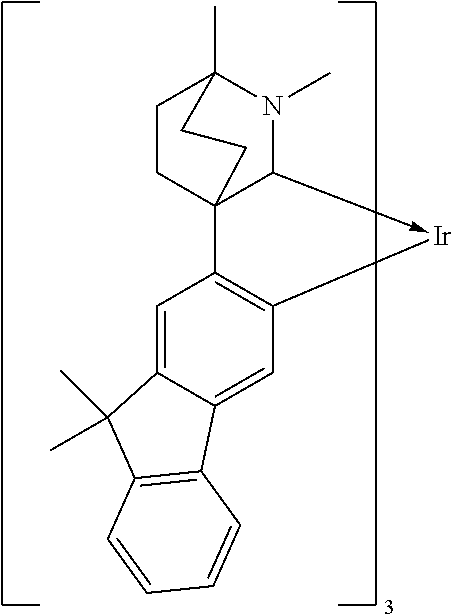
C1CC23C(->[Ir]C4=C2C=C2C(=C4)C4=C(C2(C)C)C=CC=C4)N(C)C1(C)CC3
